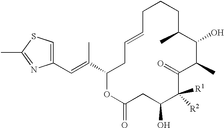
C1(C=C(C2OC(=O)CC(O)C([R1])([R2])C(=O)C(C)C(O)C(C)CCCC=CC2)C)=CSC(C)=N1
